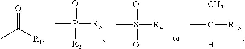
CC([R1])=O.CP([R3])(=O)[R2].CS([R4])(=O)=O.CC([R13])([H])C
